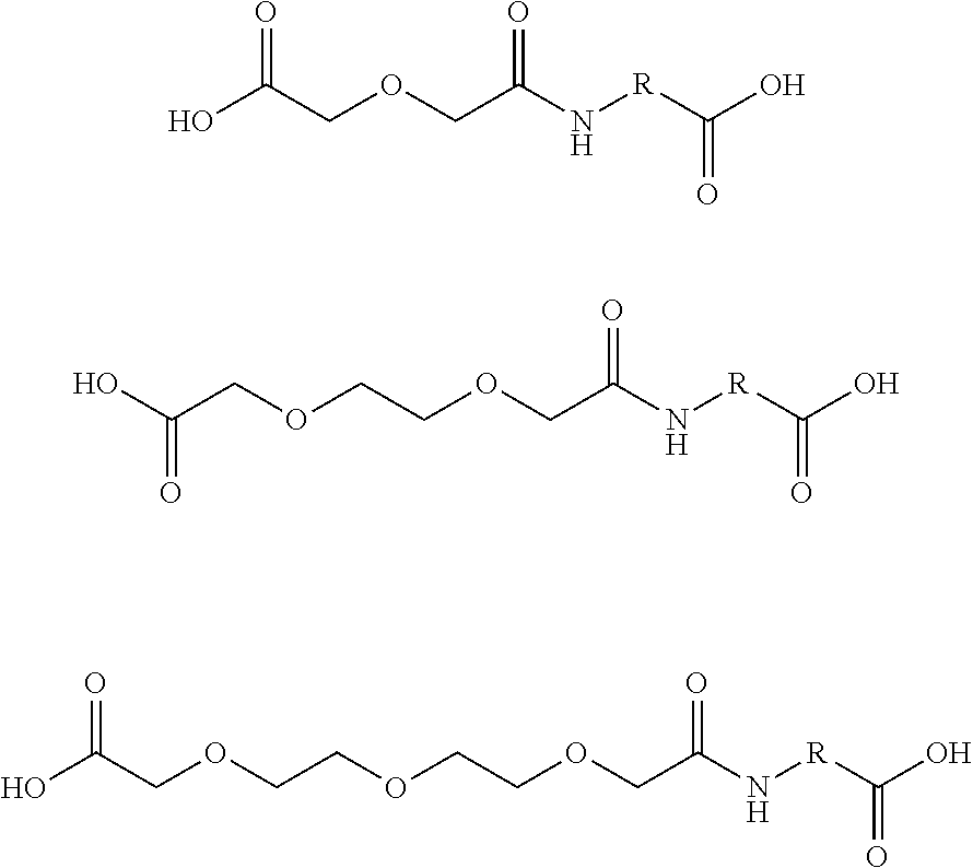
OC(COCC(N[R]C(O)=O)=O)=O.OC(COCCOCC(N[R]C(=O)O)=O)=O.OC(COCCOCCOCC(N[R]C(O)=O)=O)=O
